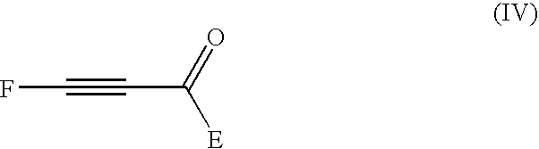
FC#CC([E])=O
